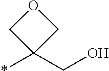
*C1(CO)COC1
